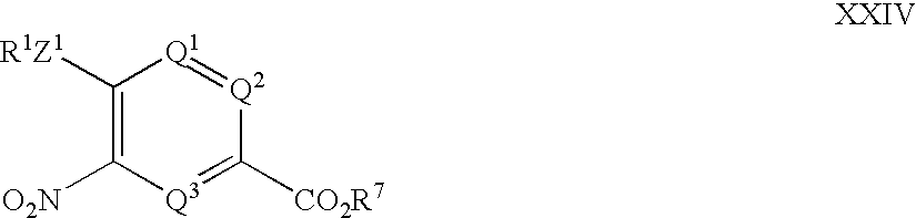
C1([R1Z1])=C([O2N])[Q3]=C([CO2R7])[Q2]=[Q1]1
